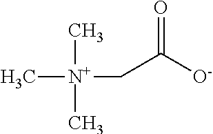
C[N+](CC([O-])=O)(C)C
